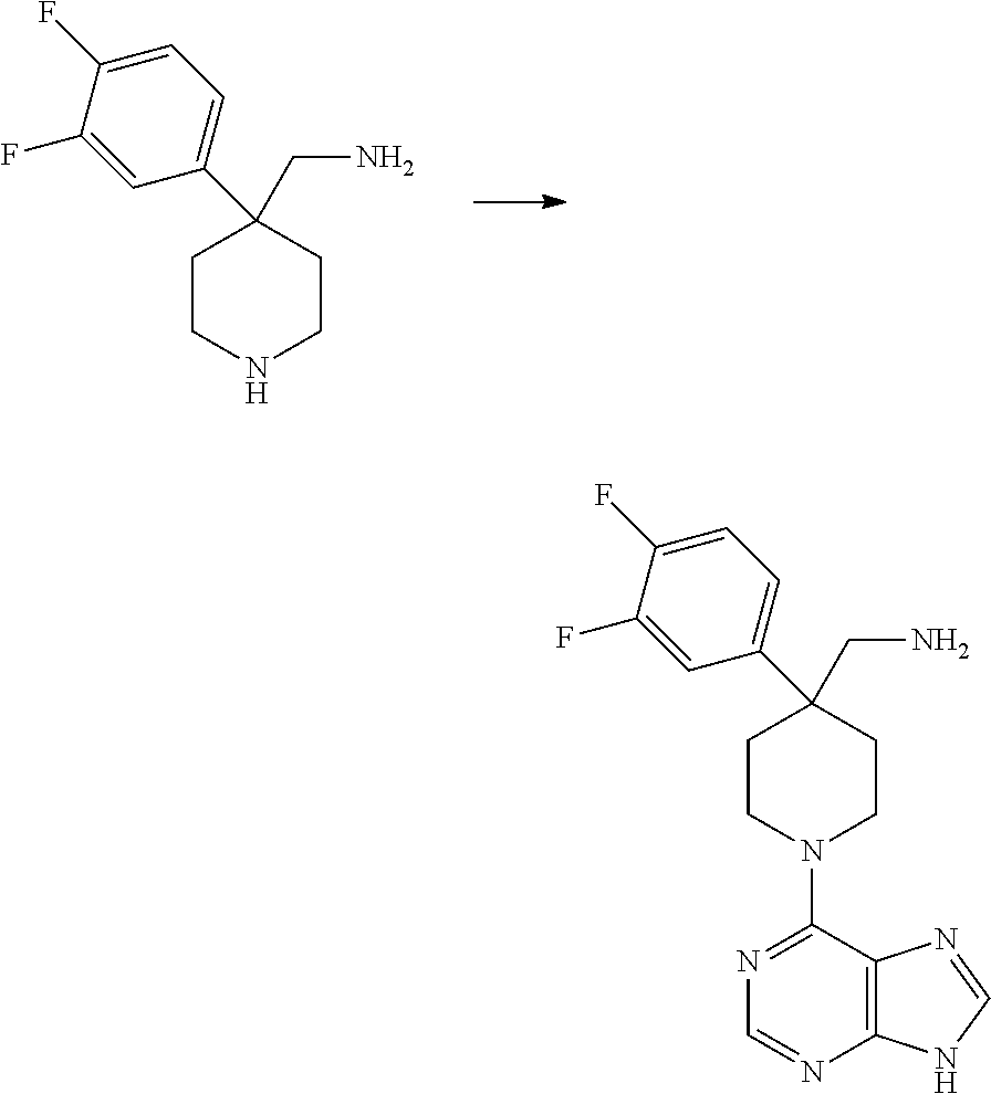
C1CNCCC1(C1=CC=C(F)C(F)=C1)CN.C1CN(C2=NC=NC3=C2N=CN3)CCC1(C1=CC=C(F)C(F)=C1)CN
